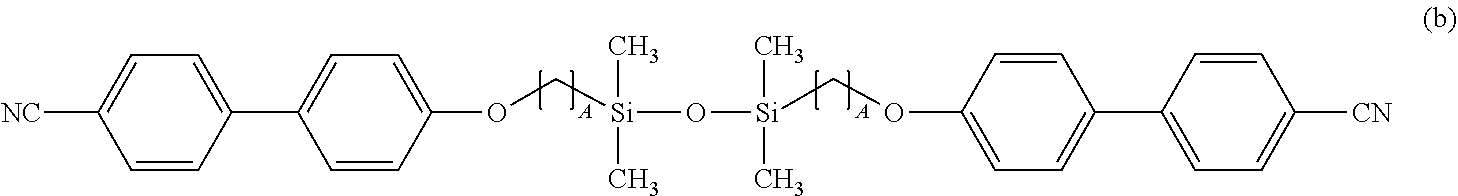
[Si](C)(C)(O[Si](C)(C)COC1=CC=C(C2=CC=C([CN])C=C2)C=C1)COC1=CC=C(C2=CC=C([NC])C=C2)C=C1
